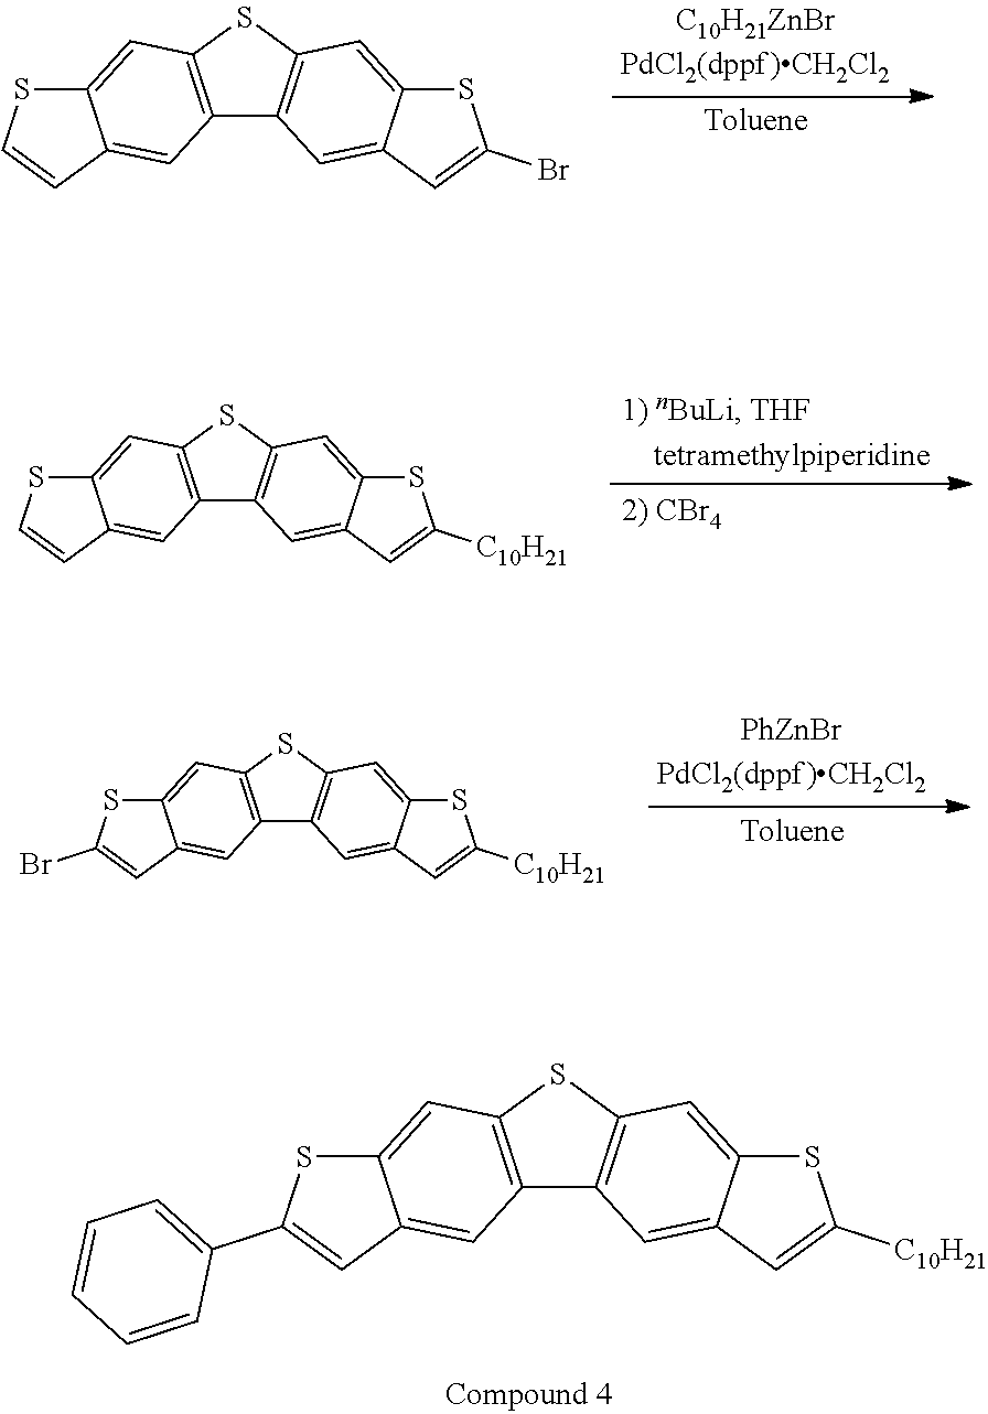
C12=C(SC3=C1C=C1C(=C3)SC(Br)=C1)C=C1C(=C2)C=CS1.C12=C(SC3=C1C=C1C(=C3)SC([C10H21])=C1)C=C1C(=C2)C=CS1.C12=C(SC3=C1C=C1C(=C3)SC([C10H21])=C1)C=C1C(=C2)C=C(Br)S1.C12=C(SC3=C1C=C1C(=C3)SC([C10H21])=C1)C=C1C(=C2)C=C(C2=CC=CC=C2)S1
